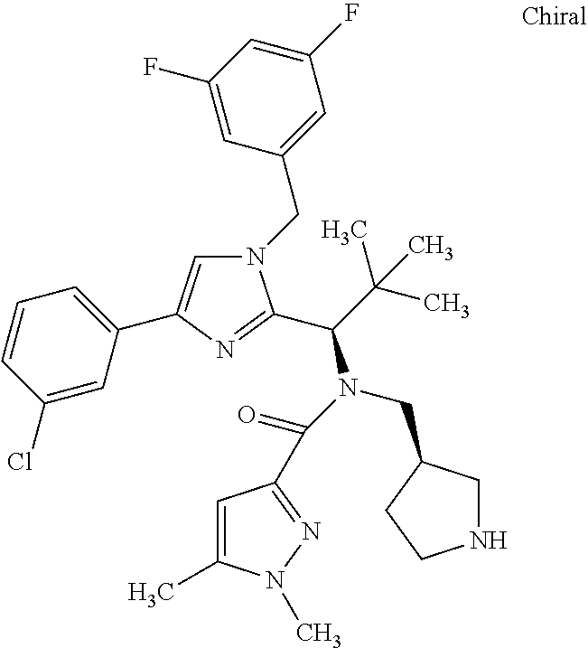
N1(CC2=CC(F)=CC(F)=C2)C=C(C2=CC=CC(Cl)=C2)N=C1C(C(C)(C)C)N(C(=O)C1=NN(C)C(C)=C1)CC1CNCC1
